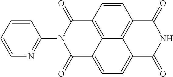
N1(C2=NC=CC=C2)C(=O)C2=C3C(=CC=C4C3=C(C=C2)C(=O)NC4=O)C1=O
